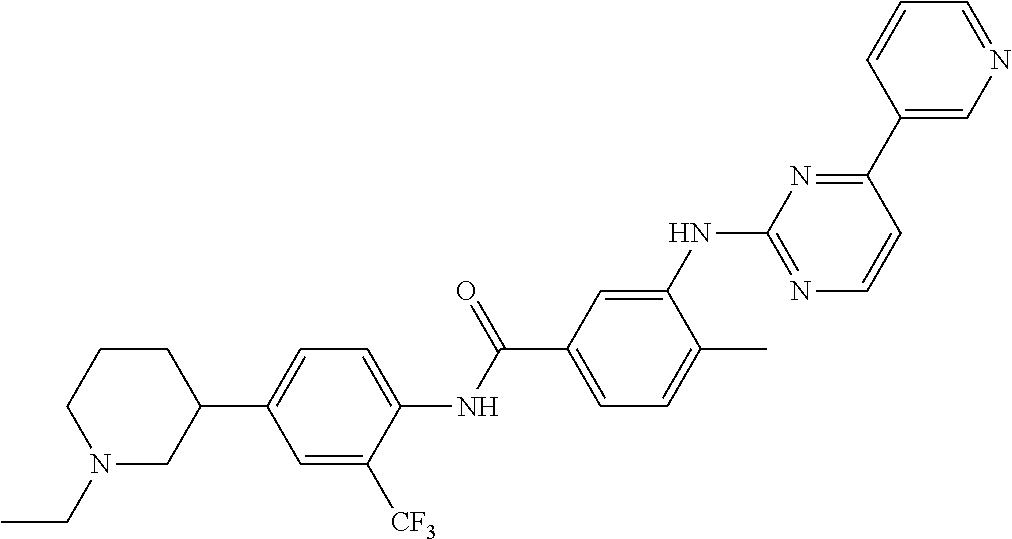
N1(CC)CC(C2=CC=C(NC(C3=CC=C(C)C(NC4=NC=CC(C5=CN=CC=C5)=N4)=C3)=O)C([CF3])=C2)CCC1
